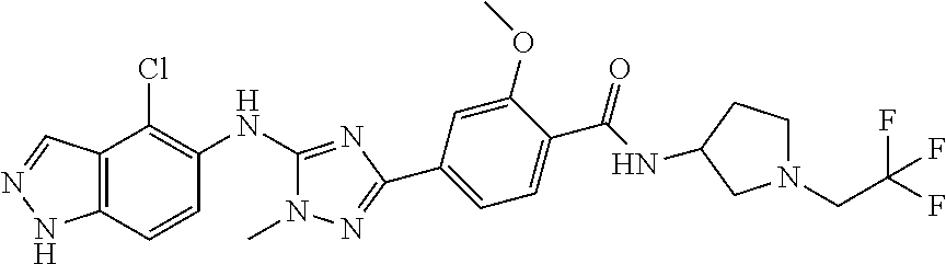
C12=C(C=CC(NC3=NC(C4=CC=C(C(NC5CCN(CC(F)(F)F)C5)=O)C(OC)=C4)=NN3C)=C1Cl)NN=C2
